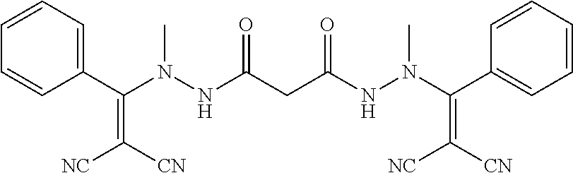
C1=CC(C(N(NC(CC(=O)NN(C)C(=C([CN])[NC])C2=CC=CC=C2)=O)C)=C([NC])[CN])=CC=C1
